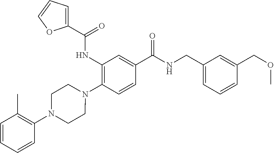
C1(NC(=O)C2=CC=CO2)=C(N2CCN(C3=C(C)C=CC=C3)CC2)C=CC(C(=O)NCC2=CC=CC(COC)=C2)=C1
